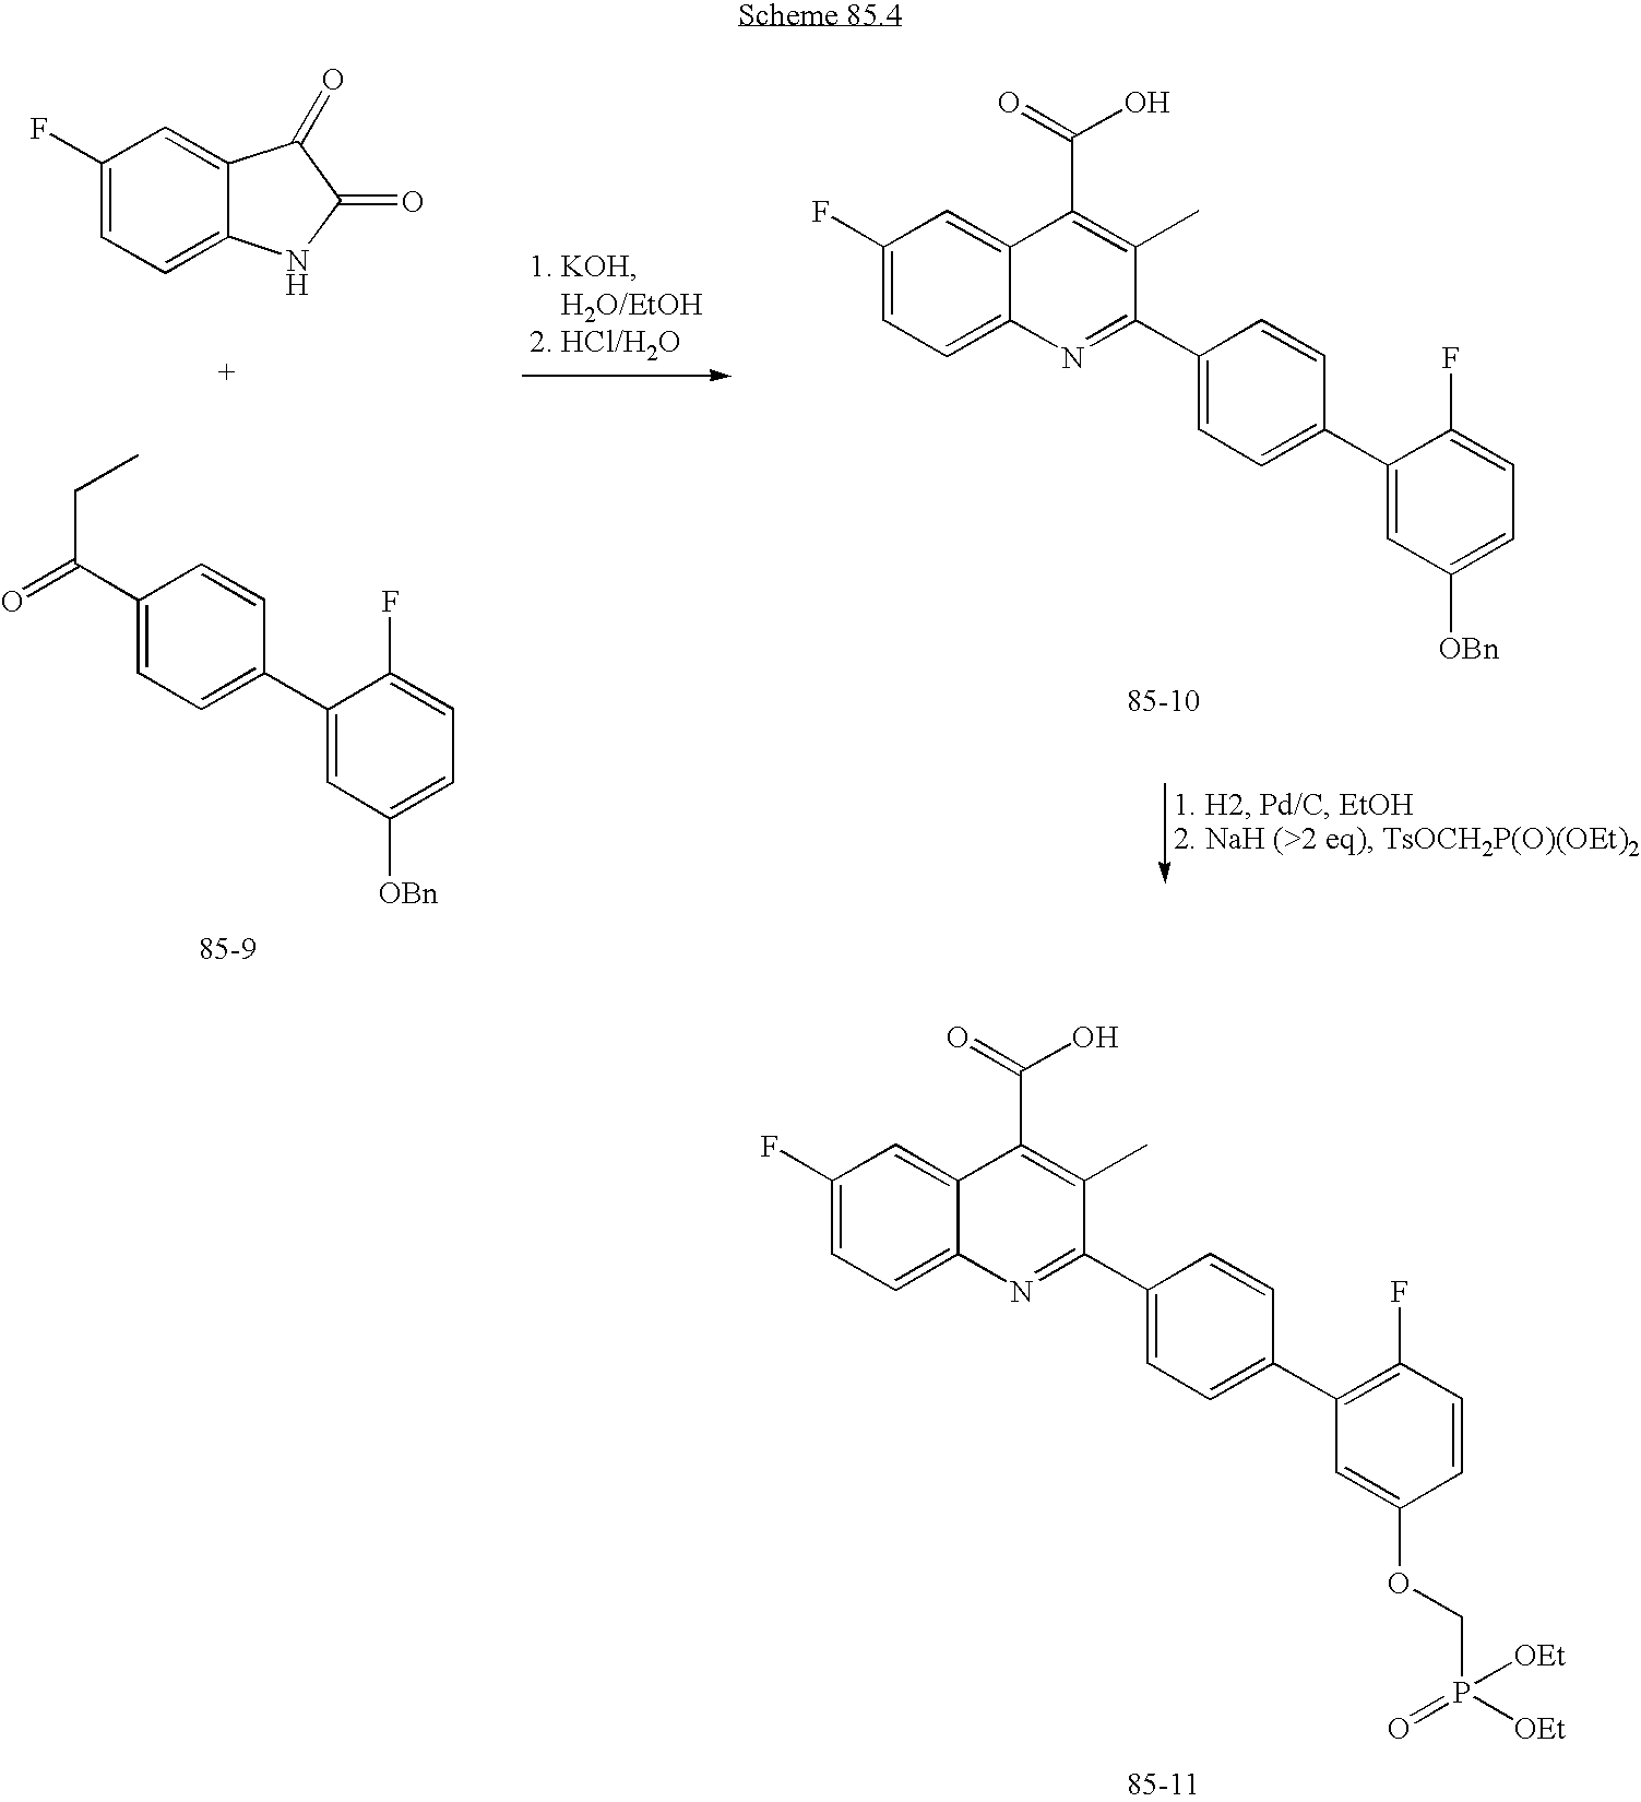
C1(F)=CC=C2C(=C1)C(=O)C(=O)N2.C1(C(=O)CC)=CC=C(C2=CC([OBn])=CC=C2F)C=C1.C1(F)=CC=C2C(=C1)C(C(=O)O)=C(C)C(C1=CC=C(C3=CC([OBn])=CC=C3F)C=C1)=N2.C1(F)=CC=C2C(=C1)C(C(=O)O)=C(C)C(C1=CC=C(C3=C(F)C=CC(OCP([OEt])([OEt])=O)=C3)C=C1)=N2
